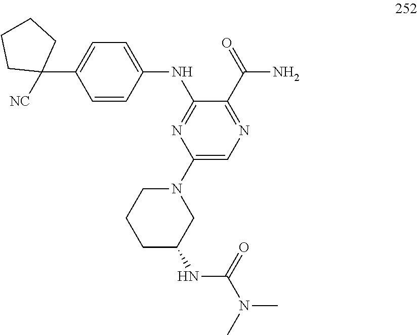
C1=C(C2([NC])CCCC2)C=CC(NC2=NC(N3CCCC(NC(N(C)C)=O)C3)=CN=C2C(=O)N)=C1
